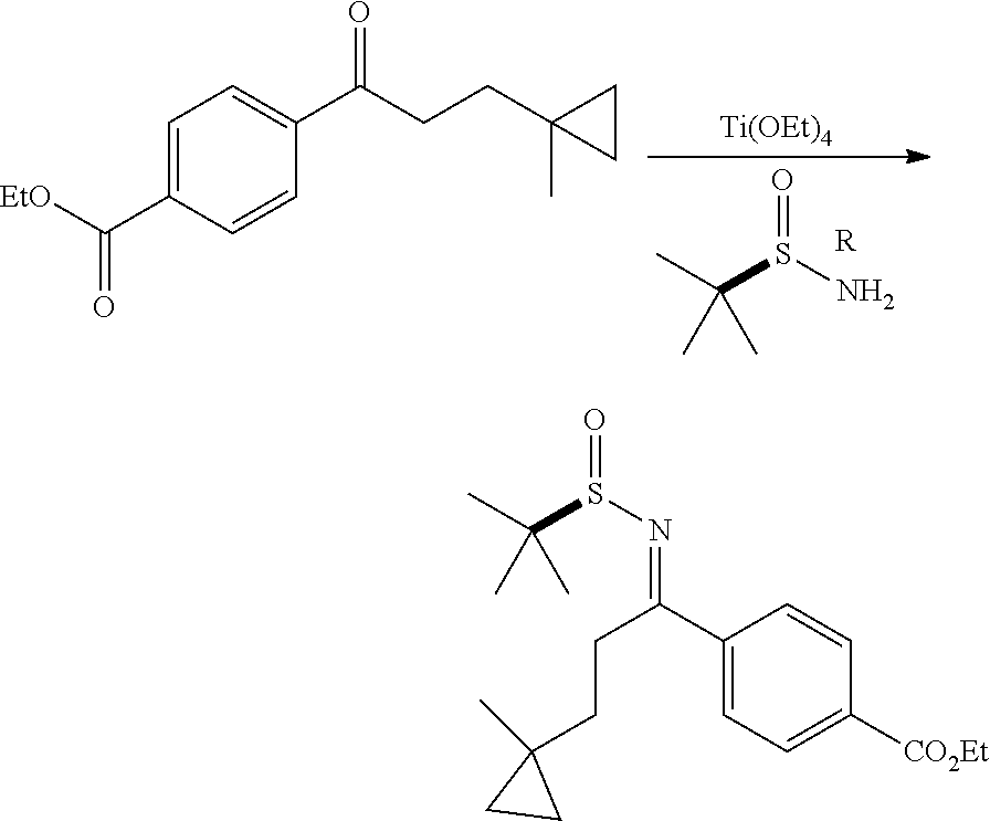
C1=C(C([EtO])=O)C=CC(C(CCC2(C)CC2)=O)=C1.S(=O)(N)C(C)(C)C.[R].[Ti(OEt)4].S(=O)(N=C(C1=CC=C([CO2Et])C=C1)CCC1(C)CC1)C(C)(C)C
